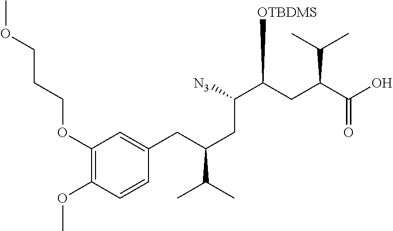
C1(OCCCOC)=C(OC)C=CC(CC(CC([N3])C(CC(C(O)=O)C(C)C)[OTBDMS])C(C)C)=C1
